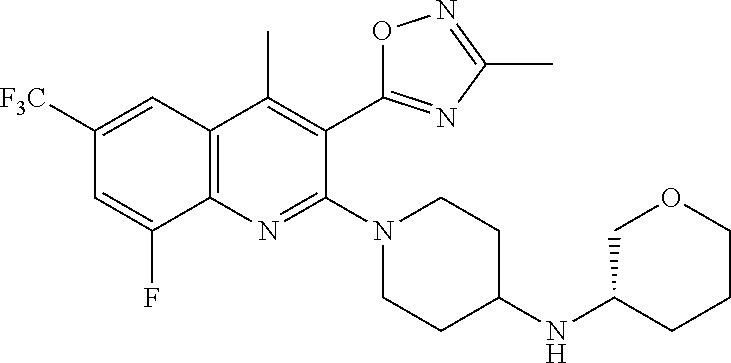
C1([F3C])=CC2=C(N=C(N3CCC(NC4COCCC4)CC3)C(C3=NC(C)=NO3)=C2C)C(F)=C1
